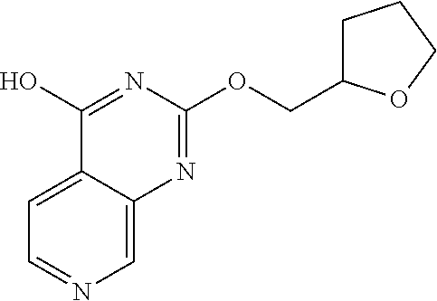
C1=NC=C2C(=C1)C(O)=NC(OCC1CCCO1)=N2
